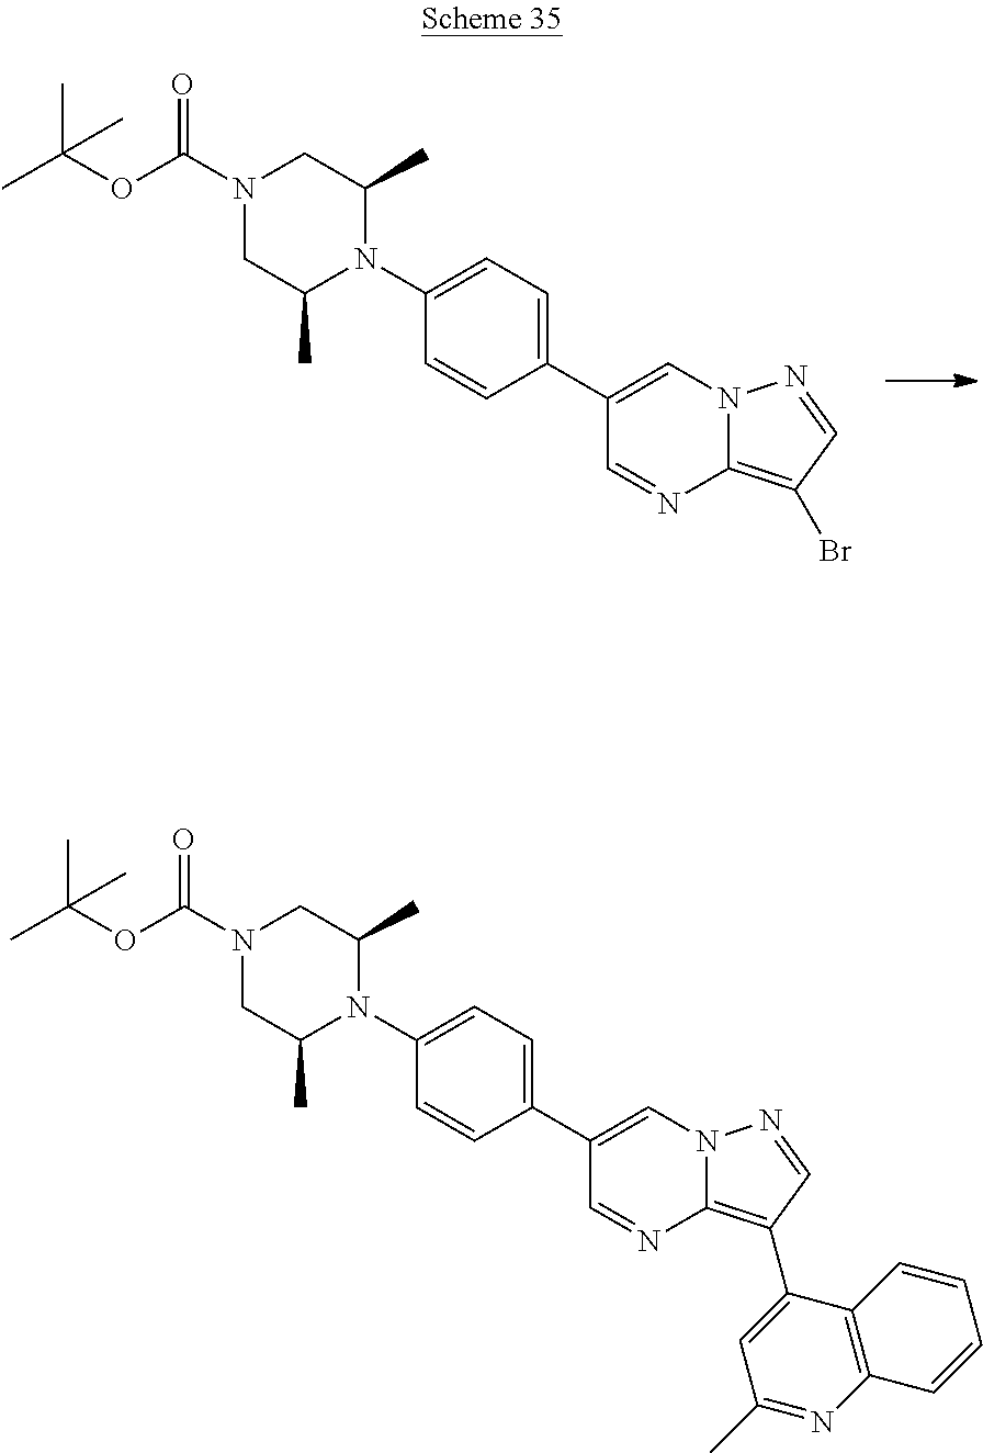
C12=C(Br)C=NN1C=C(C1=CC=C(N3C(C)CN(C(OC(C)(C)C)=O)CC3C)C=C1)C=N2.C12=C(C3=CC(C)=NC4=C3C=CC=C4)C=NN1C=C(C1=CC=C(N3C(C)CN(C(OC(C)(C)C)=O)CC3C)C=C1)C=N2
